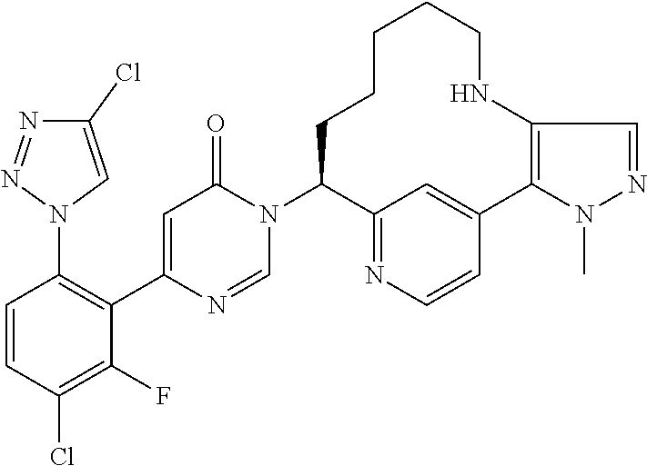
C1(N2C=NC(C3=C(N4C=C(Cl)N=N4)C=CC(Cl)=C3F)=CC2=O)C2=NC=CC(=C2)C2=C(NCCCCC1)C=NN2C
